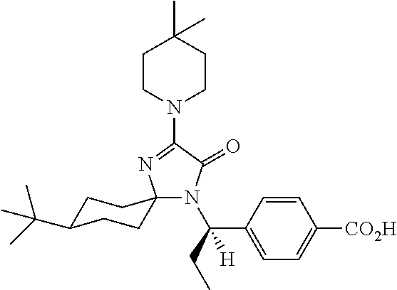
C1CN(C2=NC3(N(C(CC)(C4=CC=C([CO2H])C=C4)[H])C2=O)CCC(C(C)(C)C)CC3)CCC1(C)C
